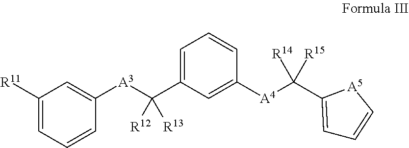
C1([R11])=CC=CC([A3]C(C2=CC=CC([A4]C([R14])([R15])C3=CC=C[A5]3)=C2)([R12])[R13])=C1
